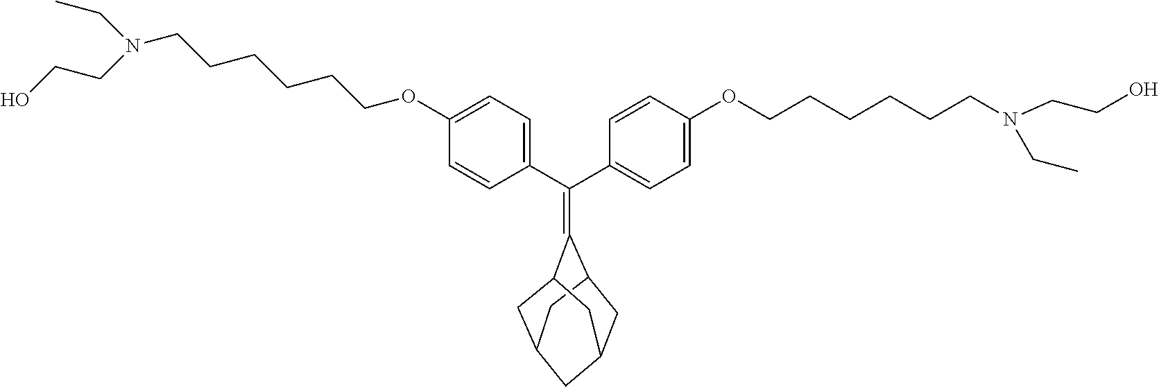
C(C1=CC=C(OCCCCCCN(CC)CCO)C=C1)(C1=CC=C(OCCCCCCN(CC)CCO)C=C1)=C1C2CC3CC1CC(C2)C3
